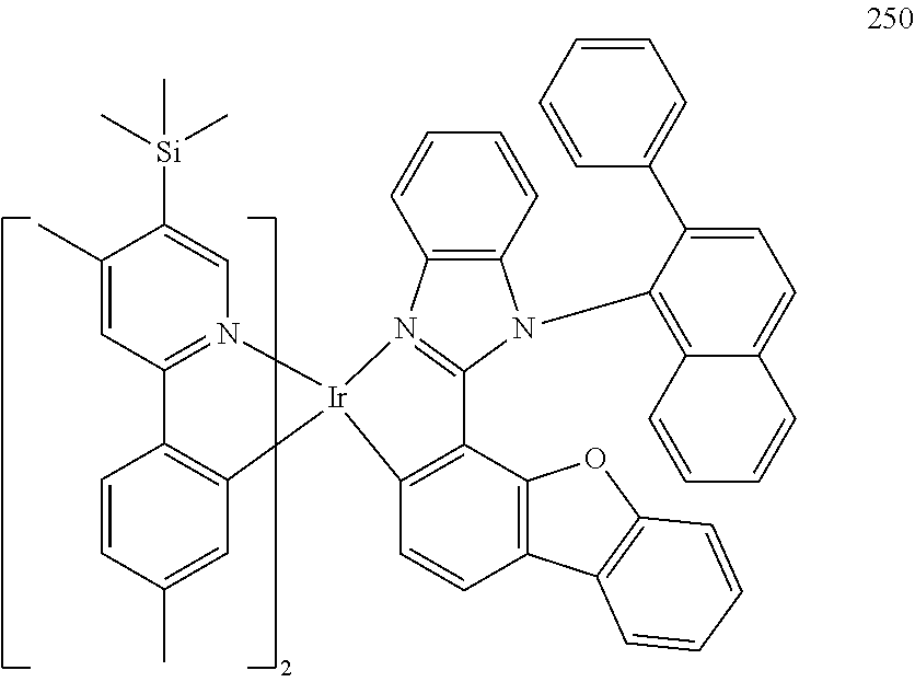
[Ir]12(C3=C(C4=C(C=C3)C3=C(O4)C=CC=C3)C3=N1C1=C(N3C3=C4C(=CC=C3C3=CC=CC=C3)C=CC=C4)C=CC=C1)N1=C(C=C(C)C([Si](C)(C)C)=C1)C1=C2C=C(C)C=C1
